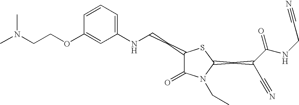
C1=CC=C(NCCC2C(=O)N(CC)C(CC(C#N)C(NCC#N)=O)S2)C=C1OCCN(C)C
